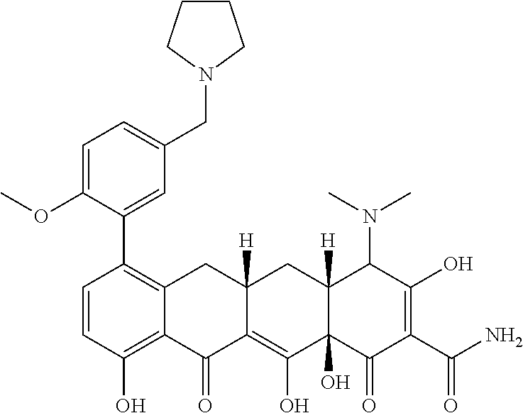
C1=CC(O)=C2C(=C1C1=CC(CN3CCCC3)=CC=C1OC)CC1([H])C(=C(O)C3(O)C([H])(C1)C(N(C)C)C(O)=C(C(N)=O)C3=O)C2=O
